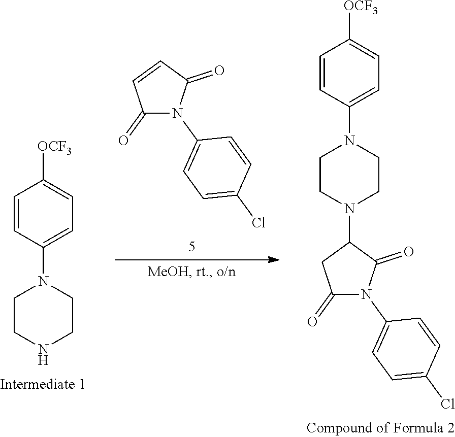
C1=CC(N2CCN(C3CC(=O)N(C4=CC=C(Cl)C=C4)C3=O)CC2)=CC=C1[OCF3].C1=CC(N2CCNCC2)=CC=C1[OCF3].C1(=O)N(C2=CC=C(Cl)C=C2)C(=O)C=C1
